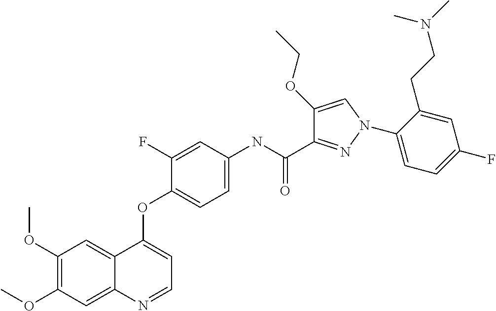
C1(OC)=C(OC)C=C2C(=C1)C(OC1=CC=C(NC(C3=NN(C4=CC=C(F)C=C4CCN(C)C)C=C3OCC)=O)C=C1F)=CC=N2
